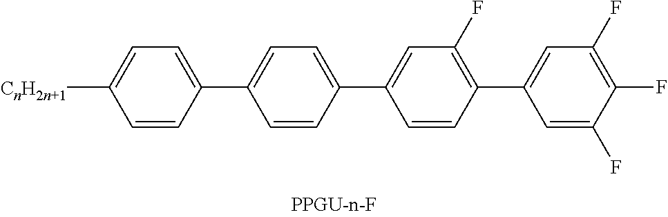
[CnH2n+1]C1=CC=C(C2=CC=C(C3=CC(F)=C(C4=CC(F)=C(F)C(F)=C4)C=C3)C=C2)C=C1
